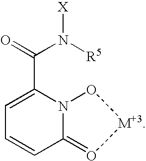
C12=O[M+3]ON1C(C(N([R5])[X])=O)=CC=C2
